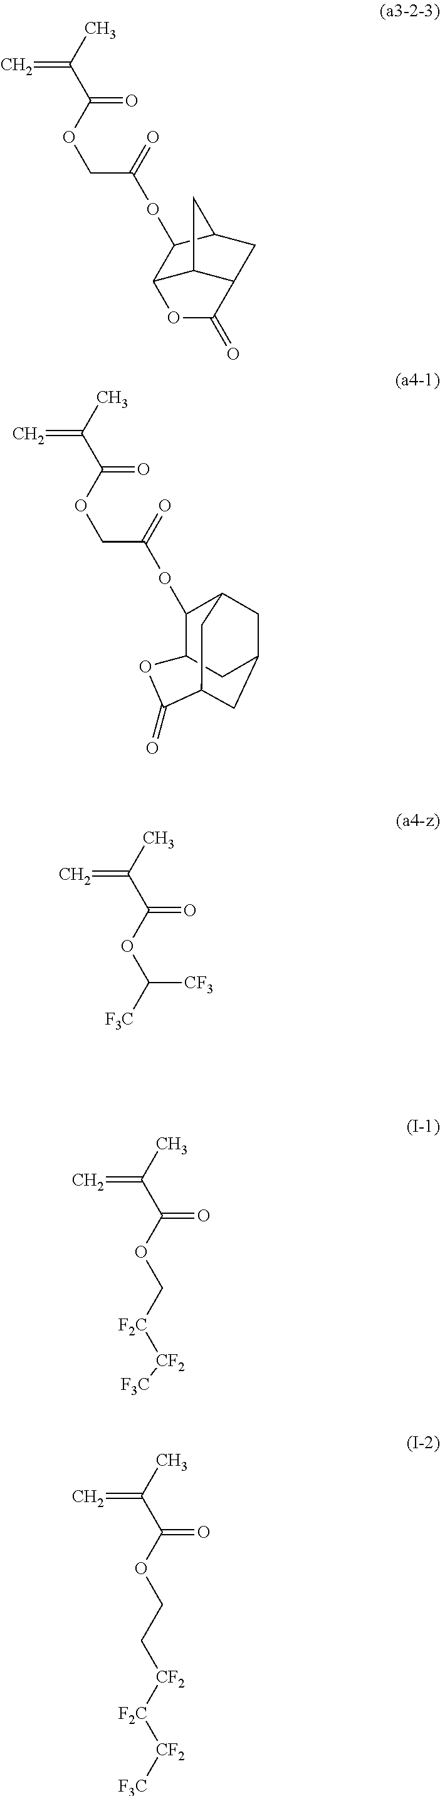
C(C(C)=C)(=O)OCC(=O)OC1C2C3C(CC1C3)C(=O)O2.C(C(C)=C)(=O)OCC(=O)OC1C2CC3CC1CC(C(=O)O2)C3.CC(C(OC([F3C])[CF3])=O)=C.CC(C(OC[F2C][CF2][F3C])=O)=C.CC(C(OCC[CF2][F2C][CF2][F3C])=O)=C
